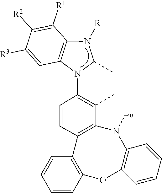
C12=C(N(C3=C(C)C4=C(C=C3)C3=C(OC5=C(N4[LB])C=CC=C5)C=CC=C3)C(C)N1[R])C=C([R3])C([R2])=C2[R1]
